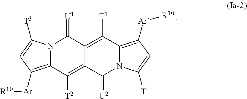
N12C(=C([Ar][R10])C=C1[T3])C([T2])=C1C(=C([T1])C3=C([Ar][R10])C=C([T4])N3C1=[U2])C2=[U1]
